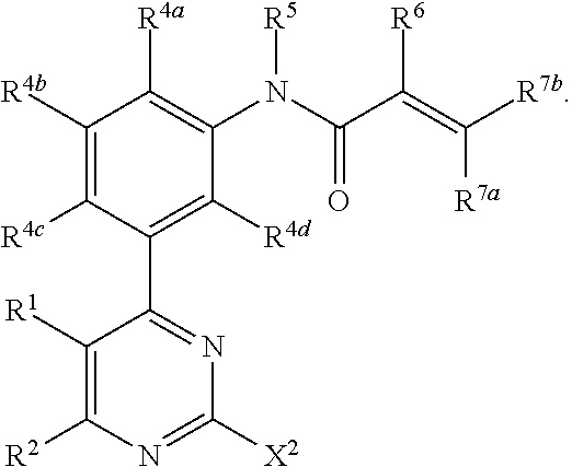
C1([R4b])=C([R4c])C(C2=NC([X2])=NC([R2])=C2[R1])=C([R4d])C(N([R5])C(=O)C(=C([R7b])[R7a])[R6])=C1[R4a]
